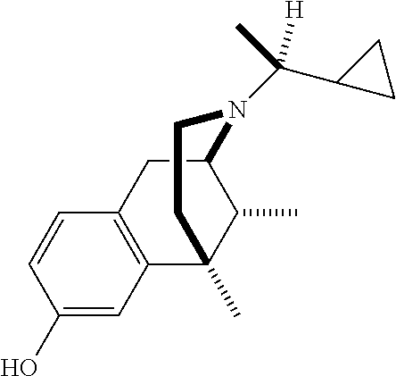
C1(O)=CC2=C(C=C1)CC1C(C)C2(C)CCN1C(C1CC1)(C)[H]
